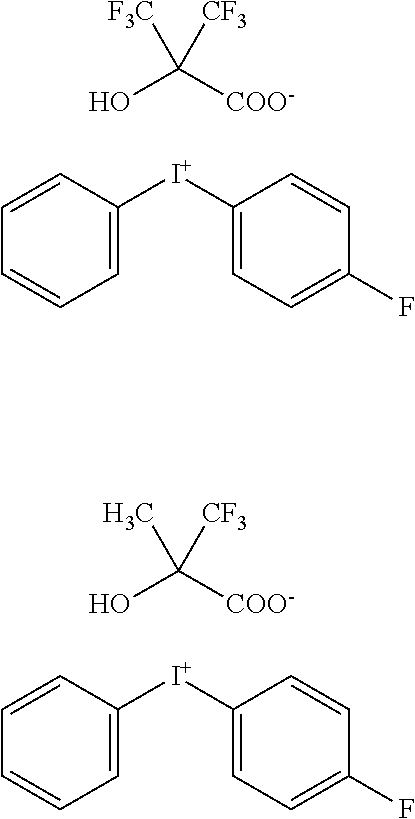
C1=C([I+]C2=CC=C(F)C=C2)C=CC=C1.OC([COO-])([F3C])[CF3].C1=C([I+]C2=CC=C(F)C=C2)C=CC=C1.OC([COO-])(C)[CF3]
